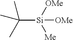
C([Si]([OMe])([Me])[OMe])(C)(C)C
